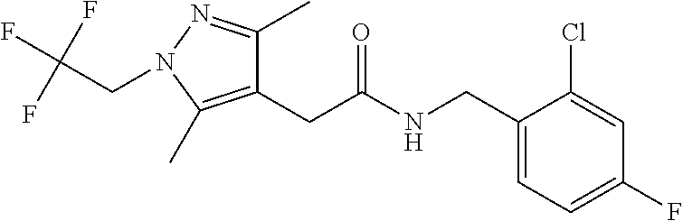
C1=C(CNC(CC2=C(C)N(CC(F)(F)F)N=C2C)=O)C(Cl)=CC(F)=C1
